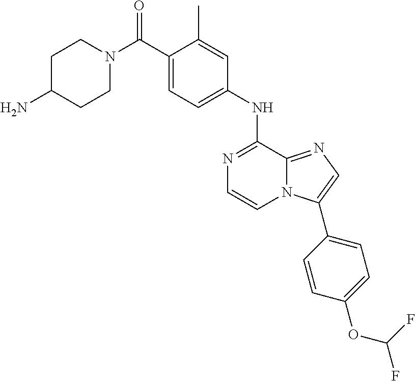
C1(C)=CC(NC2=NC=CN3C2=NC=C3C2=CC=C(OC(F)F)C=C2)=CC=C1C(N1CCC(N)CC1)=O
